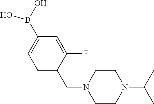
B(O)(C1=CC=C(CN2CCN(C(C)C)CC2)C(F)=C1)O
